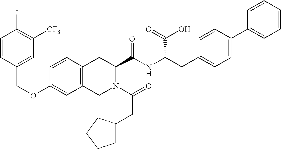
C12=C(CN(C(=O)CC3CCCC3)C(C(NC(CC3=CC=C(C4=CC=CC=C4)C=C3)C(=O)O)=O)C1)C=C(OCC1=CC([CF3])=C(F)C=C1)C=C2
